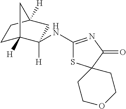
N(C1=NC(=O)C2(S1)CCOCC2)C1([H])C2([H])CCC([H])(C1)C2
